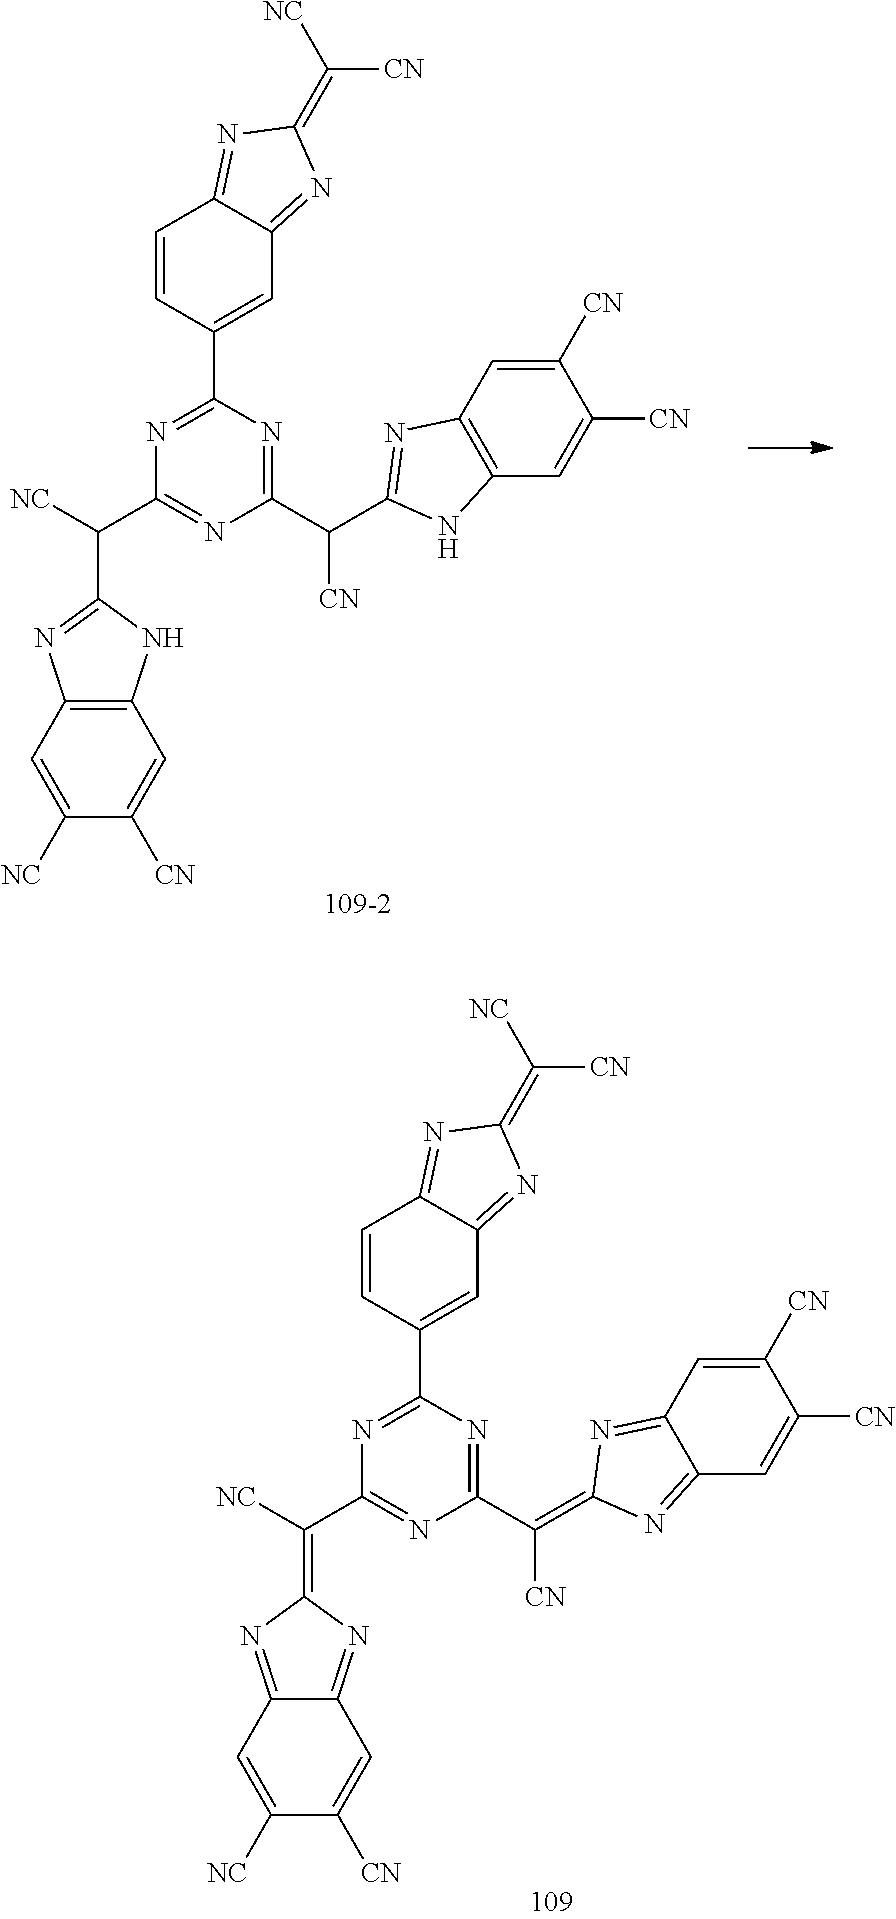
C1(C2=CC3=NC(=C([NC])[CN])N=C3C=C2)=NC(C(C2=NC3=C(N2)C=C([CN])C([NC])=C3)[NC])=NC(C([CN])C2=NC3=C(N2)C=C([CN])C([CN])=C3)=N1.C1(C2=CC3=NC(=C([NC])[CN])N=C3C=C2)=NC(C(=C2N=C3C(=N2)C=C([CN])C([NC])=C3)[NC])=NC(C([CN])=C2N=C3C(=N2)C=C([CN])C([CN])=C3)=N1
